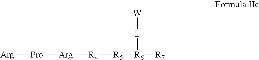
[R4]([R5][R6]([R7])[L][W])[Arg][Pro][Arg]
